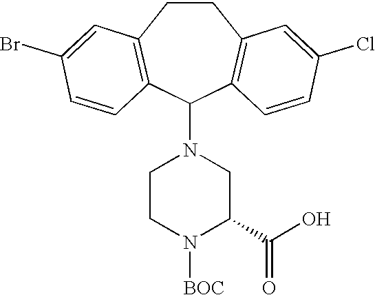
C1CN([BOC])C(C(O)=O)CN1C1C2=C(CCC3=C1C=CC(Br)=C3)C=C(Cl)C=C2
